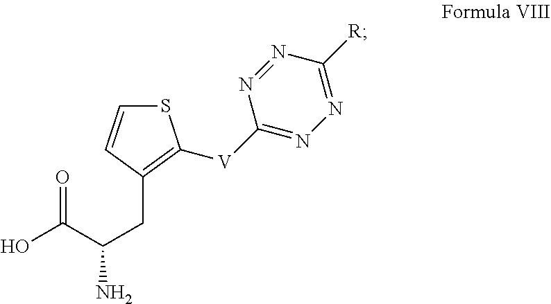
C(C(C(O)=O)N)C1=C([V]C2=NN=C([R])N=N2)SC=C1
